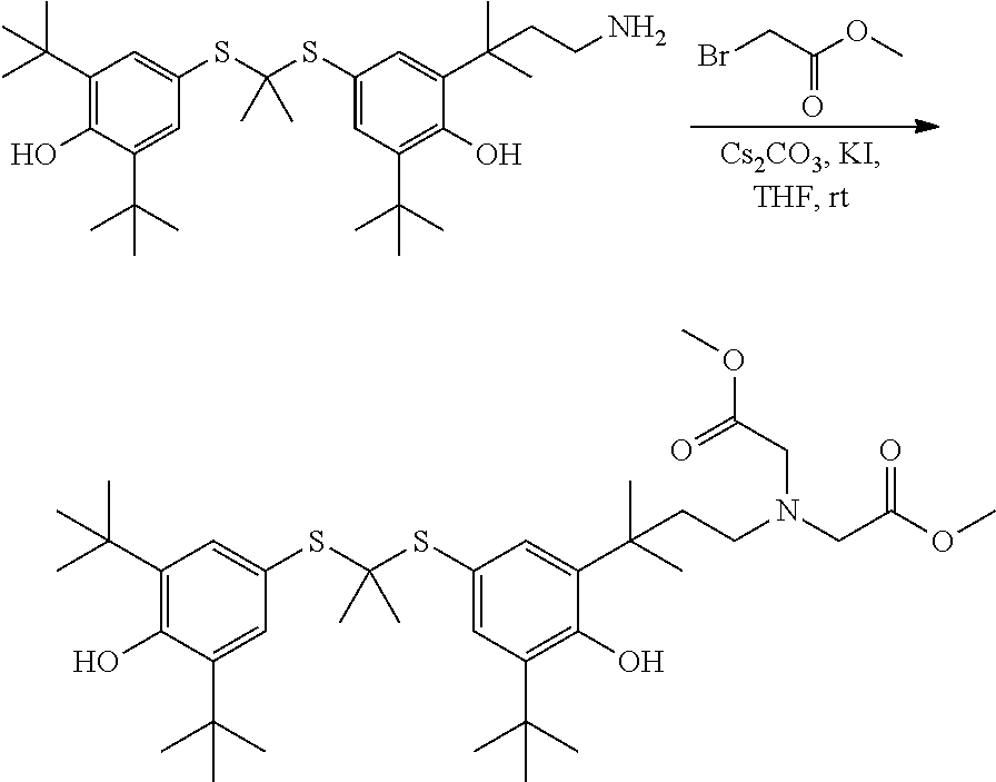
BrCC(OC)=O.C1(C(C)(C)C)=C(O)C(C(C)(C)C)=CC(SC(SC2=CC(C(C)(C)C)=C(O)C(C(C)(C)CCN)=C2)(C)C)=C1.C1(C(C)(C)C)=C(O)C(C(C)(C)C)=CC(SC(SC2=CC(C(C)(C)C)=C(O)C(C(C)(C)CCN(CC(OC)=O)CC(OC)=O)=C2)(C)C)=C1
